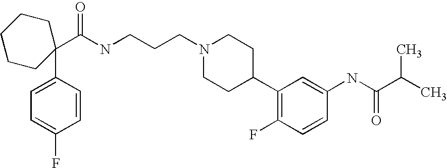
C1=CC(C2(C(=O)NCCCN3CCC(C4=C(F)C=CC(NC(C(C)C)=O)=C4)CC3)CCCCC2)=CC=C1F
